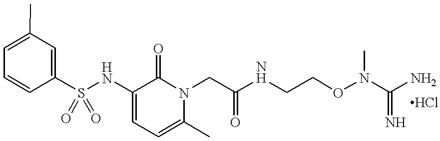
C1(C)=CC=CC(S(NC2=CC=C(C)N(CC(NCCON(C(N)=N)C)=O)C2=O)(=O)=O)=C1
